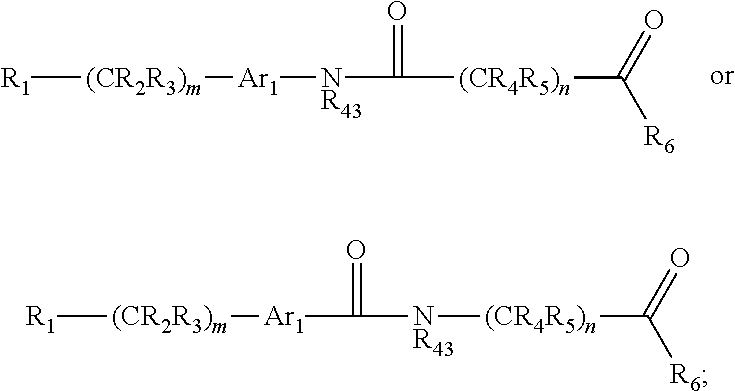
[R1][(CR2R3)m][Ar1][NR43]C(=O)[(CR4R5)n]C([R6])=O.[R1][(CR2R3)m][Ar1]C([NR43][(CR4R5)n]C([R6])=O)=O
